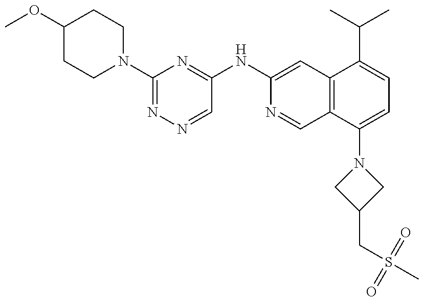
COC1CCN(C2=NN=CC(NC3=CC4=C(C=N3)C(N3CC(CS(C)(=O)=O)C3)=CC=C4C(C)C)=N2)CC1
